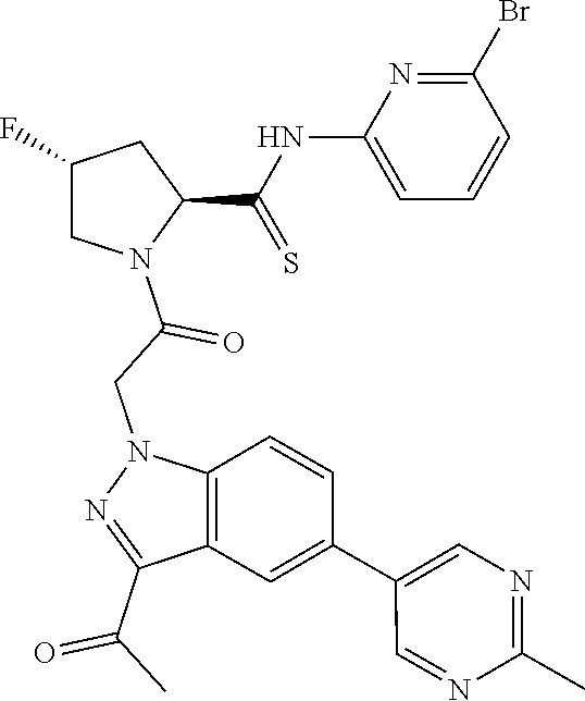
C1(C(=O)C)=NN(CC(=O)N2C(C(=S)NC3=CC=CC(Br)=N3)CC(F)C2)C2=C1C=C(C1=CN=C(C)N=C1)C=C2
